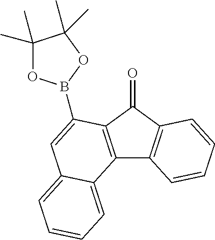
C12=C(C(=O)C3=C1C1=CC=CC=C1C=C3B1OC(C)(C)C(C)(C)O1)C=CC=C2
